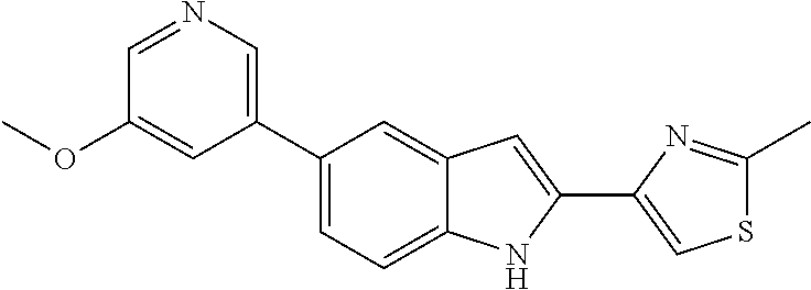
C1=NC=C(C2=CC=C3C(=C2)C=C(C2=CSC(C)=N2)N3)C=C1OC
